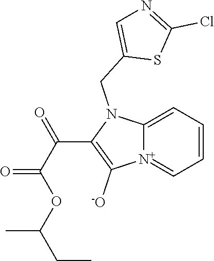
[N+]12=CC=CC=C1N(CC1=CN=C(Cl)S1)C(C(C(OC(CC)C)=O)=O)=C2[-O]
